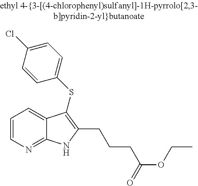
C(C1=C(SC2=CC=C(Cl)C=C2)C2=CC=CN=C2N1)CCC(OCC)=O
